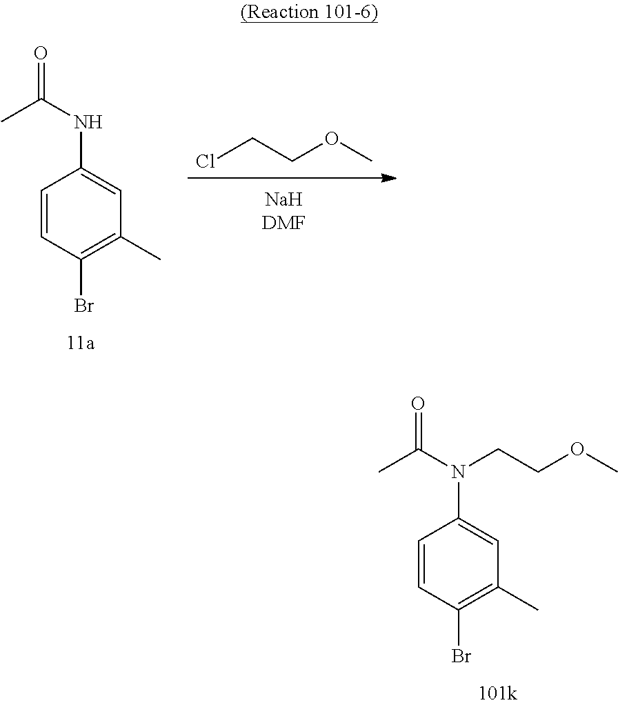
ClCCOC.C1=CC(Br)=C(C)C=C1NC(=O)C.C1=CC(Br)=C(C)C=C1N(C(=O)C)CCOC
